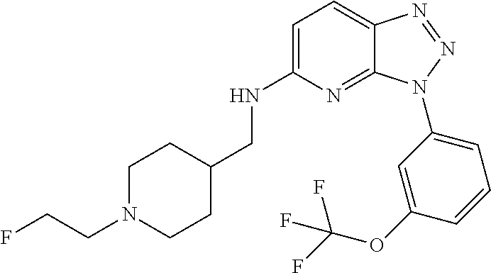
C1=C(NCC2CCN(CCF)CC2)N=C2C(=C1)N=NN2C1=CC=CC(OC(F)(F)F)=C1
